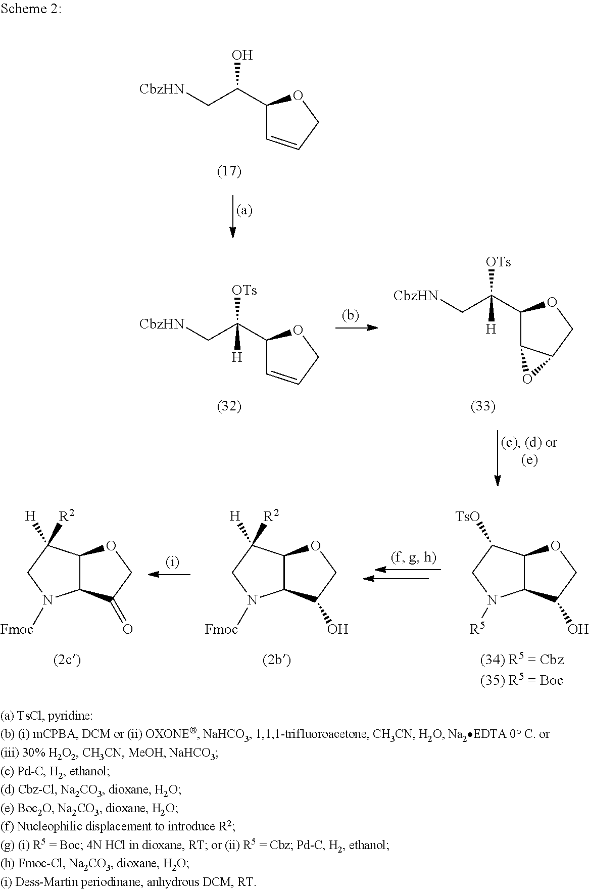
C1(C(O)C[CbzHN])C=CCO1.C1(C([OTs])(C[CbzHN])[H])C=CCO1.C1(C([OTs])(C[CbzHN])[H])C2C(CO1)O2.C12C(C([TsO])CN1[R5])OCC2O.C12C(C([H])([R2])CN1[Fmoc])OCC2O.C12C(C([H])([R2])CN1[Fmoc])OCC2=O
